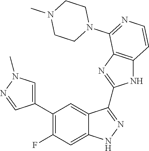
C1(C2=C(F)C=C3C(=C2)C(C2=NC4=C(N2)C=CN=C4N2CCN(C)CC2)=NN3)=CN(C)N=C1
